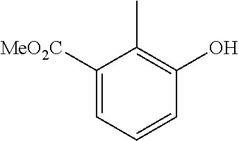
C1([MeO2C])=CC=CC(O)=C1C
